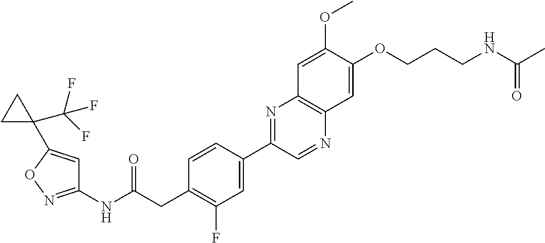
C1(NC(CC2=C(F)C=C(C3=NC4=C(N=C3)C=C(OCCCNC(=O)C)C(OC)=C4)C=C2)=O)=NOC(C2(C(F)(F)F)CC2)=C1
